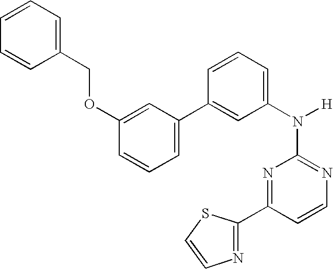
N1=C(N([H])C2=CC=CC(C3=CC=CC(OCC4=CC=CC=C4)=C3)=C2)N=C(C2=NC=CS2)C=C1
